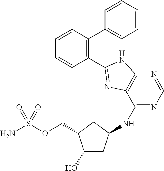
C1(O)CC(NC2=NC=NC3=C2N=C(C2=C(C4=CC=CC=C4)C=CC=C2)N3)CC1COS(N)(=O)=O
